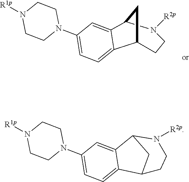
C12=CC=C(N3CCN([R1p])CC3)C=C1C1CC2CCN1[R2p].N1([R2p])CCC2C3=CC=C(N4CCN([R1p])CC4)C=C3C1C2
